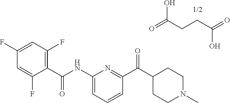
C1(NC(C2=C(F)C=C(F)C=C2F)=O)=CC=CC(C(C2CCN(C)CC2)=O)=N1.O=C(CCC(=O)O)O
